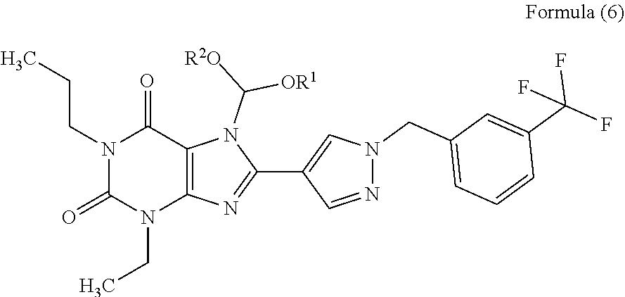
N1(CC)C(=O)N(CCC)C(=O)C2=C1N=C(C1=CN(CC3=CC=CC(C(F)(F)F)=C3)N=C1)N2C([OR1])[R2O]
